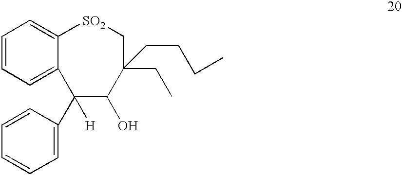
C1=CC=C2C(=C1)[SO2]CC(CC)(CCCC)C(O)C2([H])C1=CC=CC=C1
